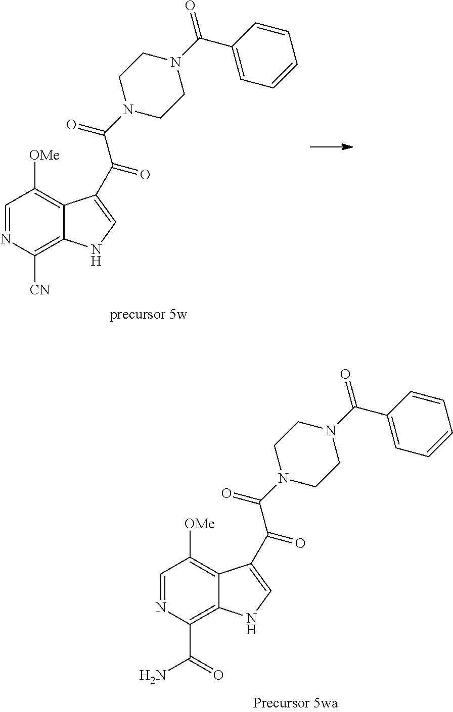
C1=NC([CN])=C2C(=C1[OMe])C(C(C(N1CCN(C(=O)C3=CC=CC=C3)CC1)=O)=O)=CN2.C1=NC(C(=O)N)=C2C(=C1[OMe])C(C(C(N1CCN(C(=O)C3=CC=CC=C3)CC1)=O)=O)=CN2
